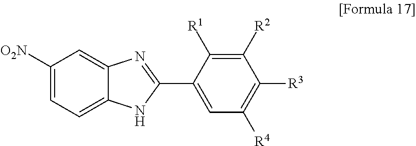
C1([R4])=C([R3])C([R2])=C([R1])C(C2=NC3=CC([O2N])=CC=C3N2)=C1
